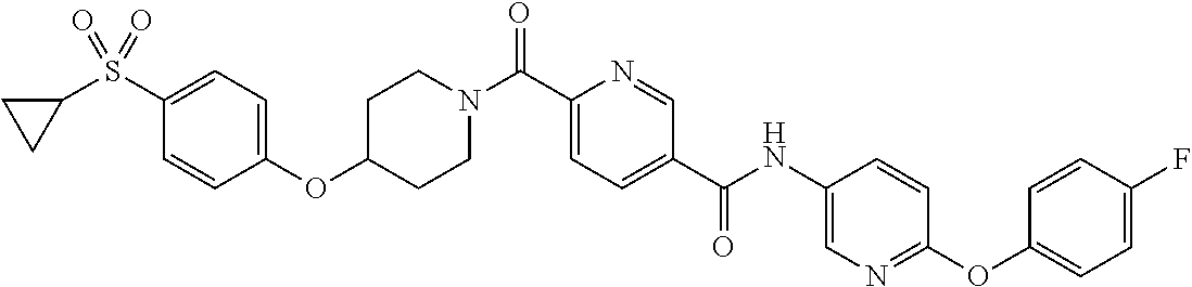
C1=CC(OC2CCN(C(C3=CC=C(C(NC4=CN=C(OC5=CC=C(F)C=C5)C=C4)=O)C=N3)=O)CC2)=CC=C1S(=O)(C1CC1)=O
